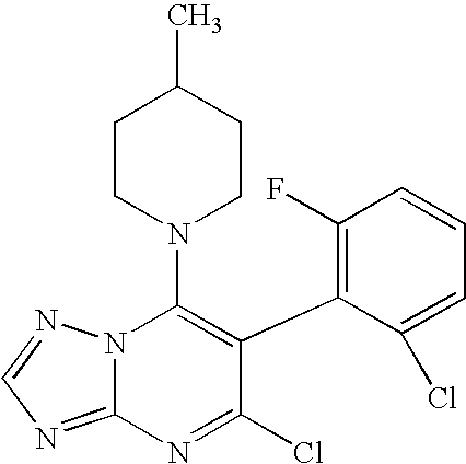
C1(C)CCN(C2=C(C3=C(F)C=CC=C3Cl)C(Cl)=NC3=NC=NN23)CC1
